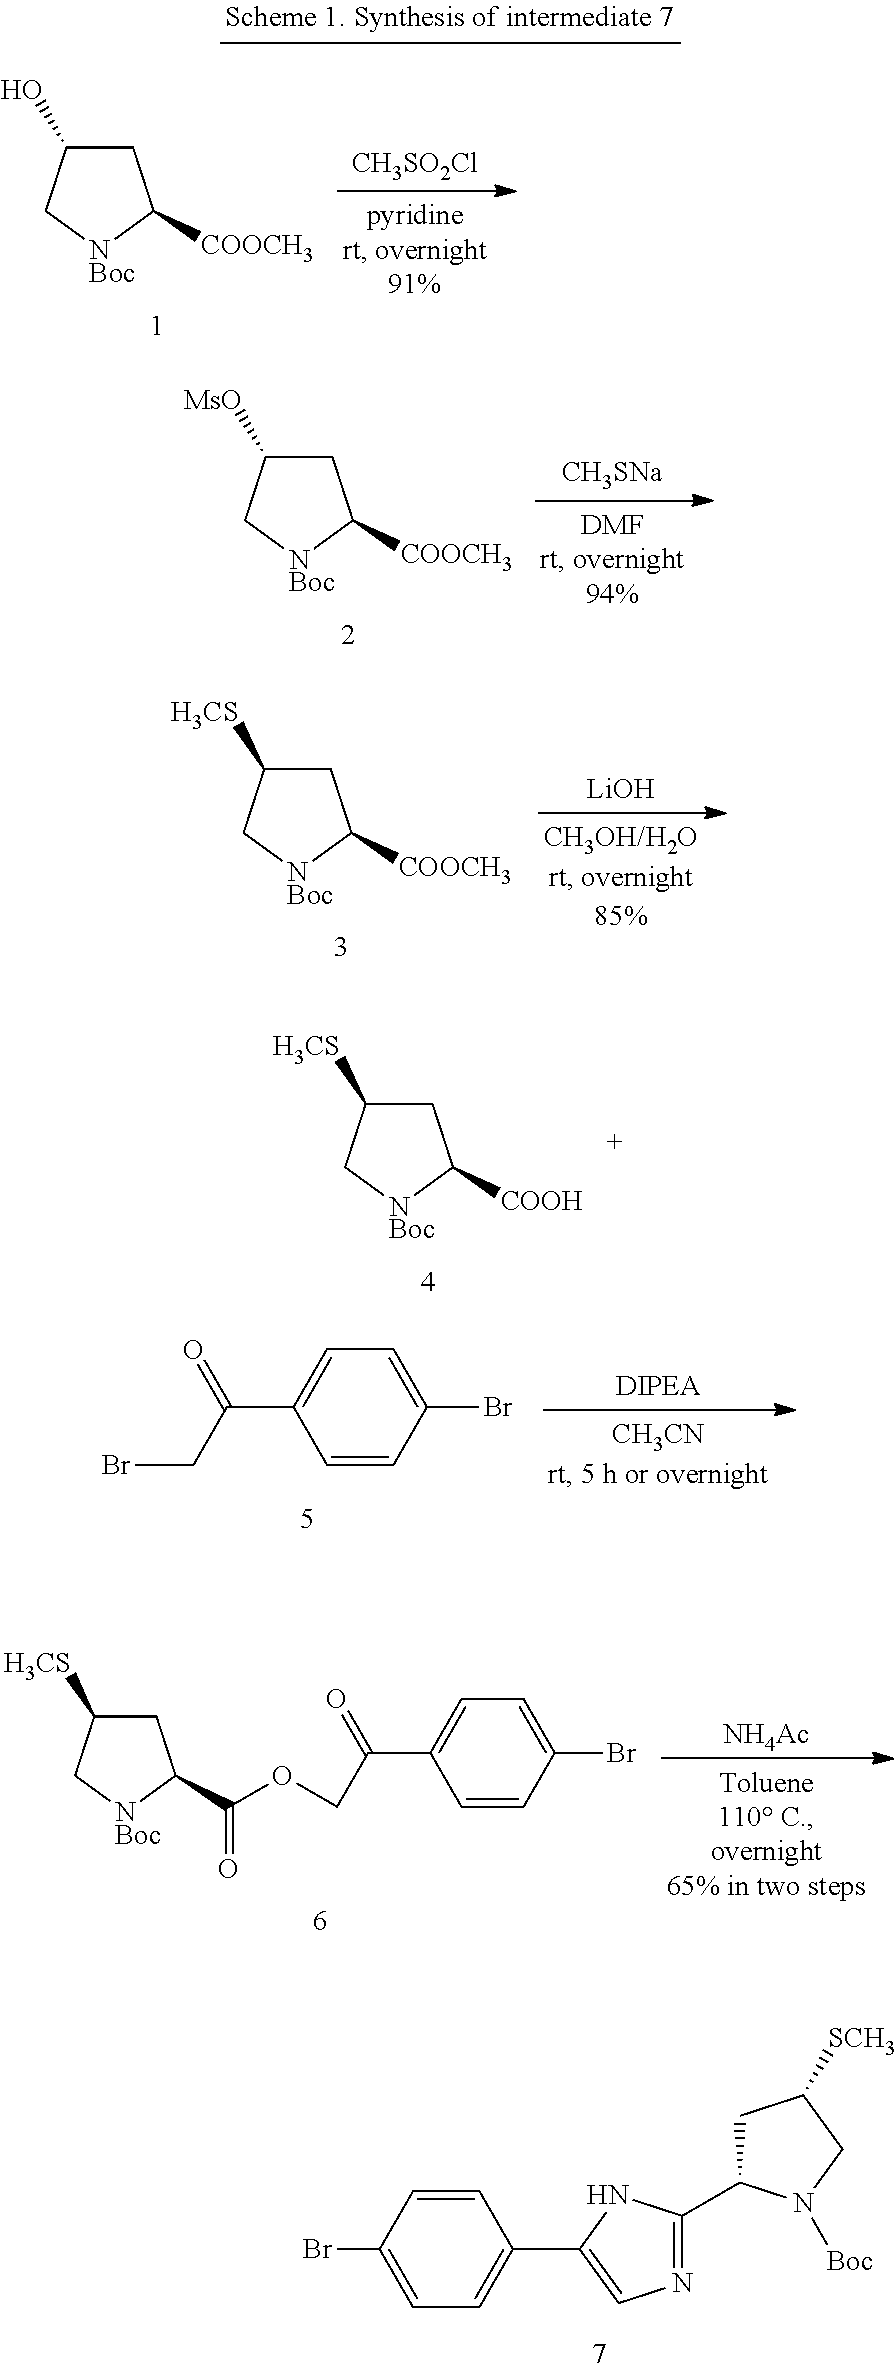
C1C(O)C[NBoc]C1[COOCH3].[CH3SO2Cl].C1C([MsO])C[NBoc]C1[COOCH3].[CH3SNa].C1C([H3CS])C[NBoc]C1[COOCH3].[LiOH].C1C([H3CS])C[NBoc]C1[COOH].C1=CC(Br)=CC=C1C(CBr)=O.[DIPEA].C1=C(C2=CN=C(C3CC([SCH3])CN3[Boc])N2)C=CC(Br)=C1.[NH4Ac].C1=CC(Br)=CC=C1C(COC(=O)C1CC([H3CS])C[NBoc]1)=O
